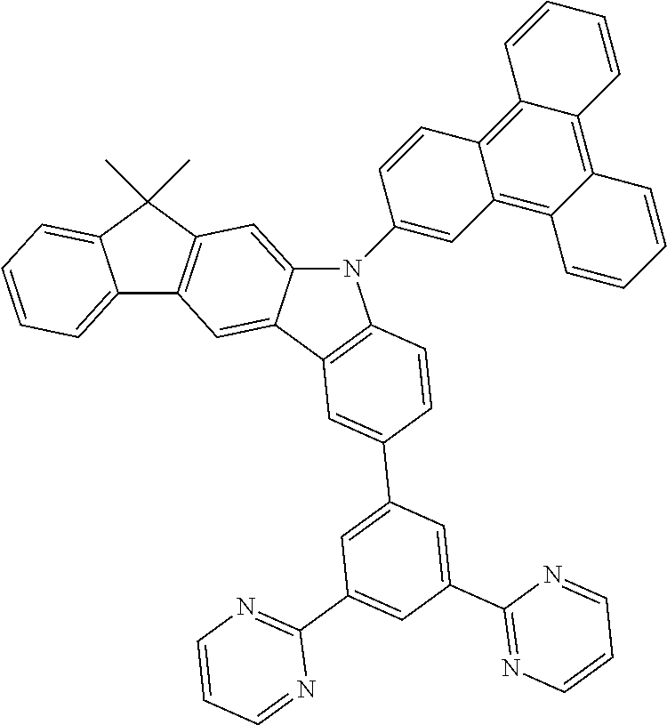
C12=CC=CC=C1C(C)(C)C1=C2C=C2C(=C1)N(C1=CC3=C4C(=C5C(=C3C=C1)C=CC=C5)C=CC=C4)C1=C2C=C(C2=CC(C3=NC=CC=N3)=CC(C3=NC=CC=N3)=C2)C=C1
